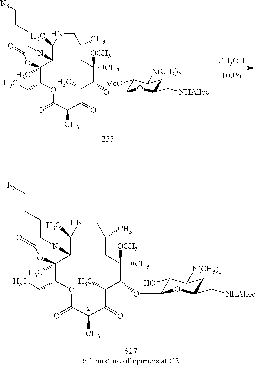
C1(C)C(=O)C(C)C(OC2C(O)C([N(CH3)2])CC(C[NHAlloc])O2)C(C)([OCH3])CC(C)CNC(C)C2C(C)(C(CC)OC1=O)OC(=O)N2CCCC[N3].[CH3OH].C1(C)C(=O)C(C)C(OC2C([McO])C([N(CH3)2])CC(C[NHAlloc])O2)C(C)([OCH3])CC(C)CNC(C)C2C(C)(C(CC)OC1=O)OC(=O)N2CCCC[N3]
